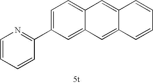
C1=C(C2=NC=CC=C2)C=C2C(=C1)C=C1C(=C2)C=CC=C1
